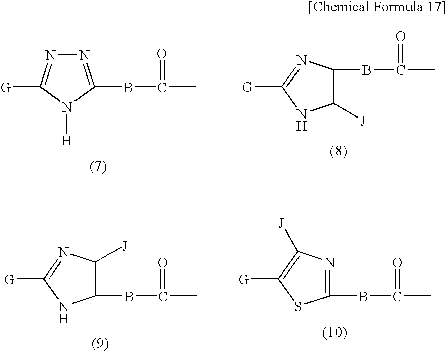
N1=C(BC(C)=O)N([H])C([G])=N1.C1([J])C(BC(C)=O)N=C([G])N1.C1(BC(C)=O)C([J])N=C([G])N1.C1(BC(C)=O)=NC([J])=C([G])S1
